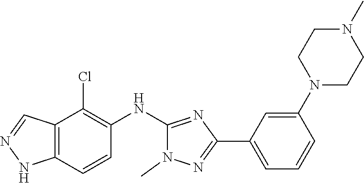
C12=C(NN=C1)C=CC(NC1=NC(C3=CC=CC(N4CCN(C)CC4)=C3)=NN1C)=C2Cl
